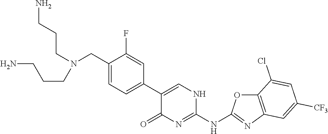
C1(CN(CCCN)CCCN)=CC=C(C2=CNC(NC3=NC4=C(O3)C(Cl)=CC([CF3])=C4)=NC2=O)C=C1F
